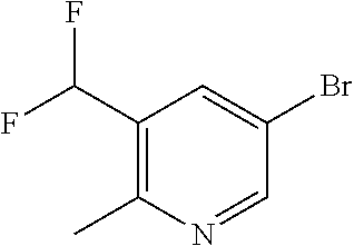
C1(C(F)F)=C(C)N=CC(Br)=C1
